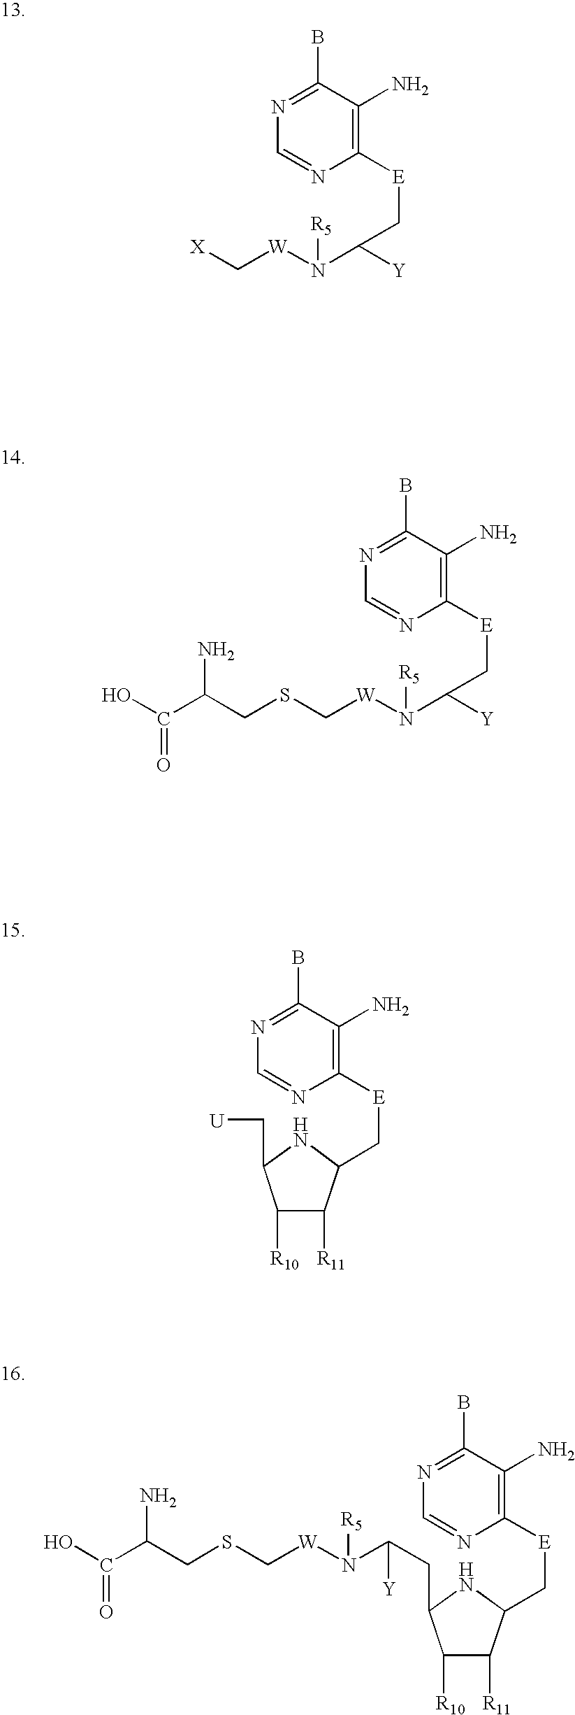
C1([E]CC([Y])N([W]C[X])[R5])=C(N)C(B)=NC=N1.C1([E]CC2C([R11])C([R10])C(C[U])N2)=C(N)C(B)=NC=N1.C1([E]CC2C([R11])C([R10])C(CC(N([W]CSCC(C(O)=O)N)[R5])[Y])N2)=C(N)C(B)=NC=N1.C1([E]CC([Y])N([W]CSCC(C(O)=O)N)[R5])=C(N)C(B)=NC=N1
